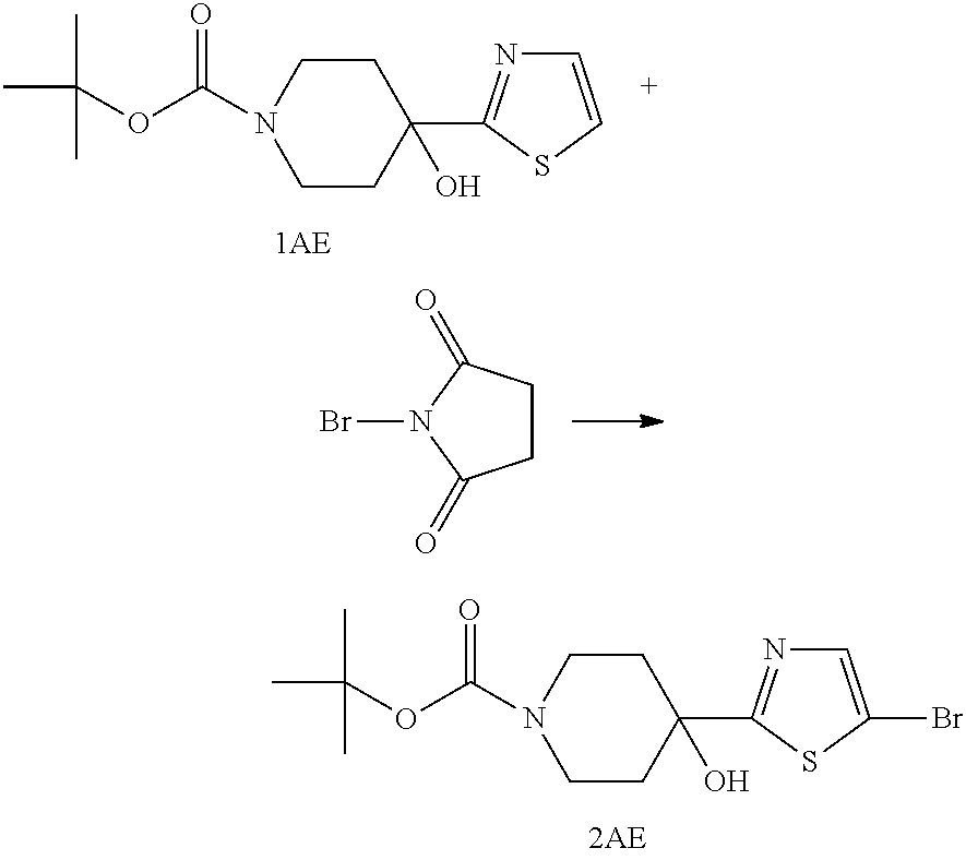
C1CC(=O)N(Br)C1=O.C1(O)(C2=NC=C(Br)S2)CCN(C(OC(C)(C)C)=O)CC1.C1(O)(C2=NC=CS2)CCN(C(OC(C)(C)C)=O)CC1
